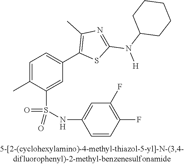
C1=C(C)C(S(NC2=CC(F)=C(F)C=C2)(=O)=O)=CC(C2=C(C)N=C(N(C3CCCCC3)[H])S2)=C1
